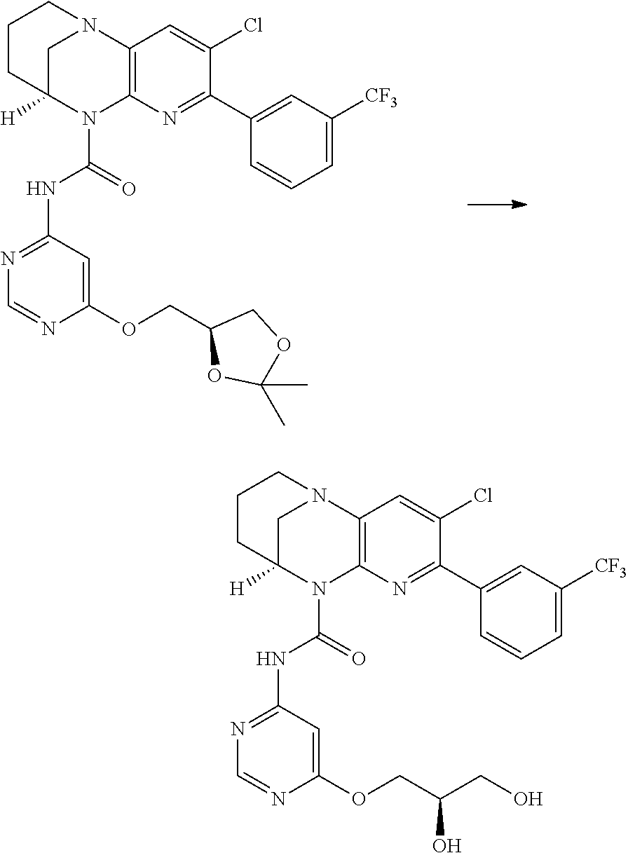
C1C2([H])N(C(=O)NC3=NC=NC(OCC4OC(C)(C)OC4)=C3)C3=C(N1CCC2)C=C(Cl)C(C1=CC([CF3])=CC=C1)=N3.C1C2([H])N(C(=O)NC3=NC=NC(OCC(CO)O)=C3)C3=C(N1CCC2)C=C(Cl)C(C1=CC([CF3])=CC=C1)=N3
